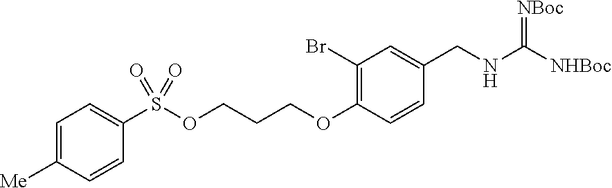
C1(Br)=C(OCCCOS(C2=CC=C([Me])C=C2)(=O)=O)C=CC(CNC(=[NBoc])[NHBoc])=C1
